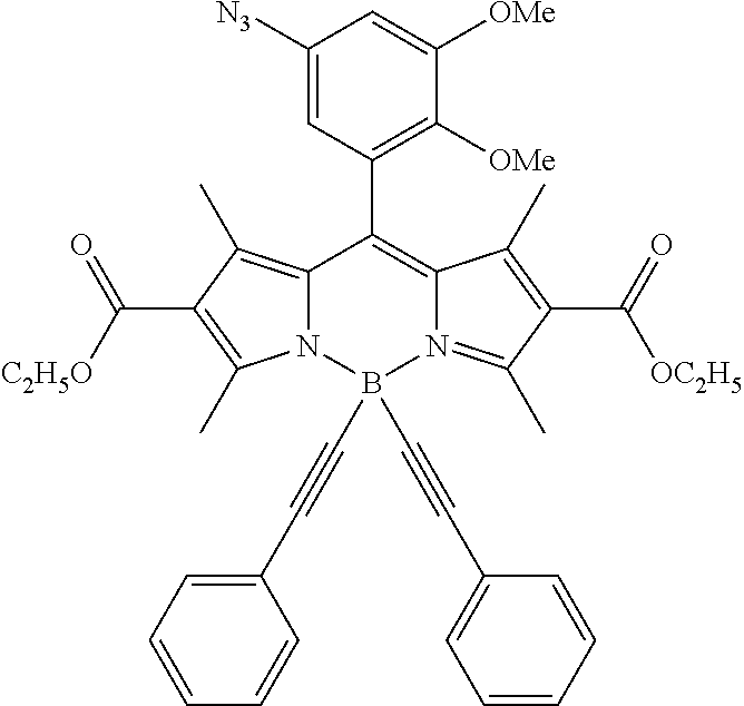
C12=C(C)C(C(=O)[C2H5O])=C(C)N1B(C#CC1=CC=CC=C1)(C#CC1=CC=CC=C1)N1=C(C)C(C(=O)[OC2H5])=C(C)C1=C2C1=C([OMe])C([OMe])=CC([N3])=C1
